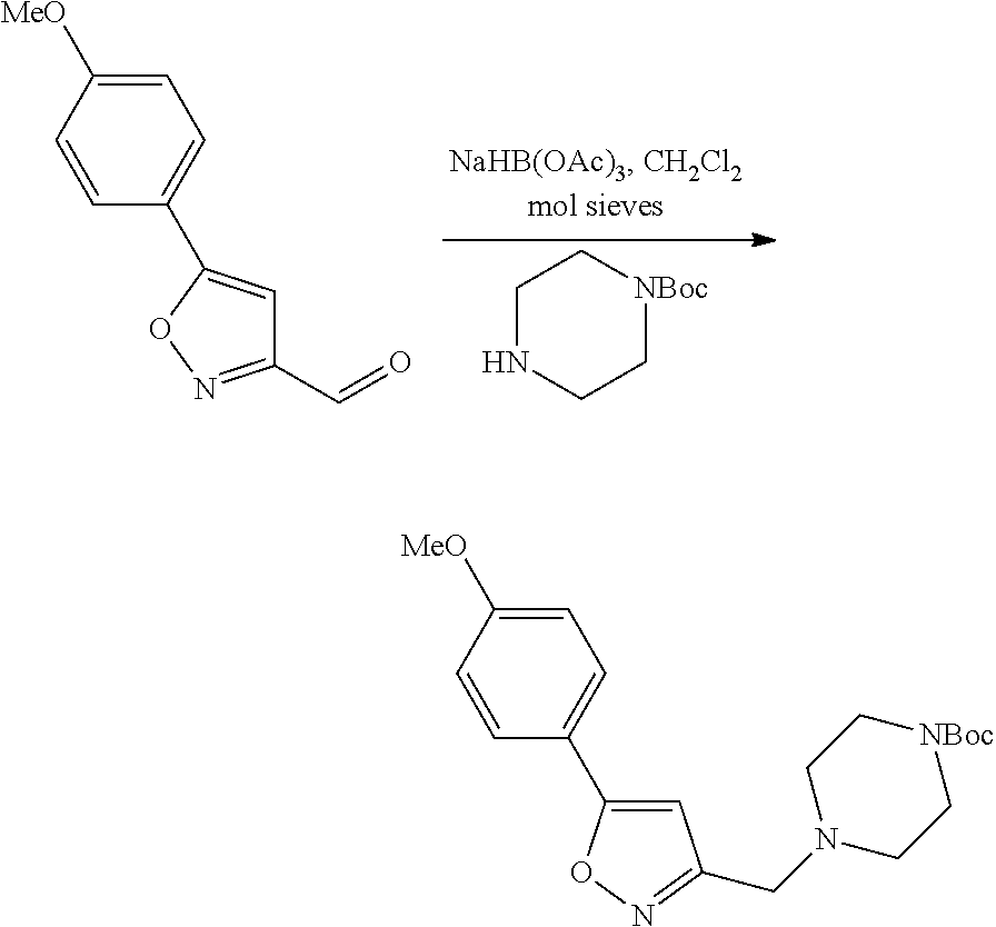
C1NCC[NBoc]C1.C1=C([MeO])C=CC(C2=CC(C=O)=NO2)=C1.C1=C([MeO])C=CC(C2=CC(CN3CC[NBoc]CC3)=NO2)=C1
